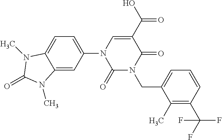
C1=C2C(=CC(N3C(=O)N(CC4=CC=CC(C(F)(F)F)=C4C)C(=O)C(C(=O)O)=C3)=C1)N(C)C(=O)N2C
